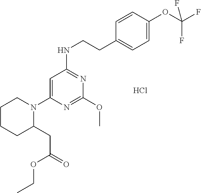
C1CCC(CC(=O)OCC)N(C2=CC(NCCC3=CC=C(OC(F)(F)F)C=C3)=NC(OC)=N2)C1.Cl
